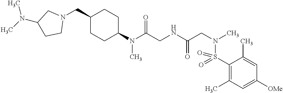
N(C(CNC(CN(C)S(C1=C(C)C=C([OMe])C=C1C)(=O)=O)=O)=O)(C)C1CCC(CN2CC(N(C)C)CC2)CC1
